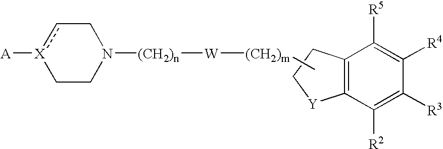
C1([R2])=C([R3])C([R4])=C([R5])C2=C1[Y]CC2.C1CN([(CH2)n][W][(CH2)m]C)Cc[X]1[A]
